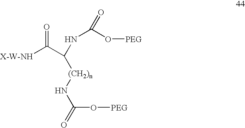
[X-W-NH]C(C([(CH2)n]NC(=O)O[PEG])NC(O[PEG])=O)=O
